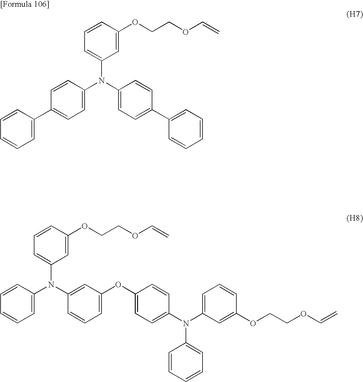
C1=CC=CC=C1C1=CC=C(N(C2=CC=CC(OCCOC=C)=C2)C2=CC=C(C3=CC=CC=C3)C=C2)C=C1.C1=CC=C(N(C2=CC=CC(OCCOC=C)=C2)C2=CC(OC3=CC=C(N(C4=CC=CC=C4)C4=CC=CC(OCCOC=C)=C4)C=C3)=CC=C2)C=C1
